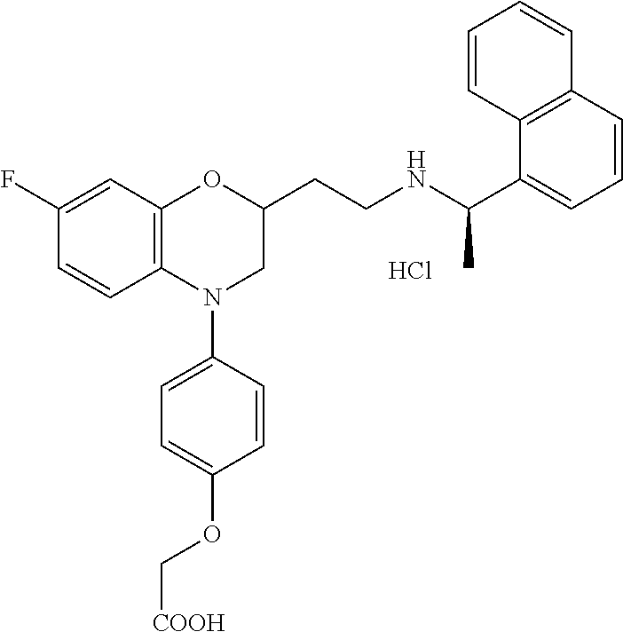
Cl.C1(F)=CC2=C(C=C1)N(C1=CC=C(OC[COOH])C=C1)CC(CCNC(C1=CC=CC3=C1C=CC=C3)C)O2
